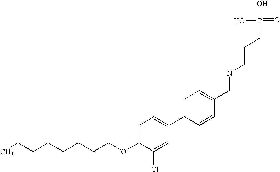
C1(C2=CC=C(OCCCCCCCC)C(Cl)=C2)=CC=C(CNCCCP(=O)(O)O)C=C1
